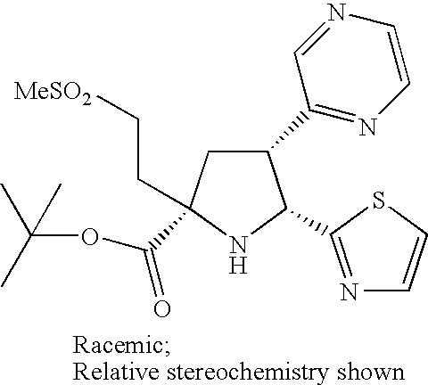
C1(C2=NC=CN=C2)CC(C(OC(C)(C)C)=O)(CC[MeSO2])NC1C1=NC=CS1
